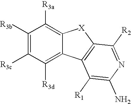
C1([R3b])=C([R3c])C([R3d])=C2C(=C1[R3a])[X]C1=C2C([R1])=C(N)N=C1[R2]
